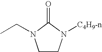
O=C1N(CC)CCN1[C4H9-n]
